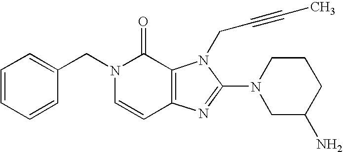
C1=CC(CN2C=CC3=C(C2=O)N(CC#CC)C(N2CC(N)CCC2)=N3)=CC=C1
